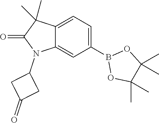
C12=CC(B3OC(C)(C)C(C)(C)O3)=CC=C1C(C)(C)C(=O)N2C1CC(=O)C1
